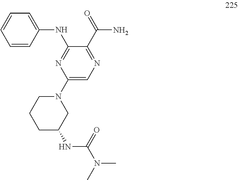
N(C1=NC(N2CCCC(NC(N(C)C)=O)C2)=CN=C1C(=O)N)C1=CC=CC=C1
